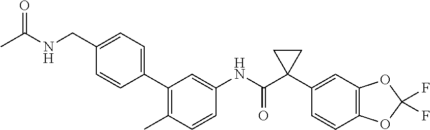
C1(C2=CC=C(CNC(C)=O)C=C2)=C(C)C=CC(NC(C2(C3=CC4=C(C=C3)OC(F)(F)O4)CC2)=O)=C1
